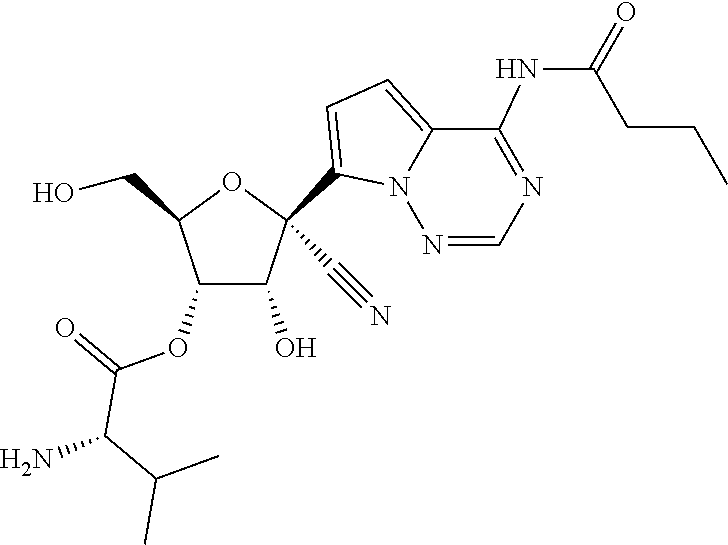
OCC1OC(C#N)(C2=CC=C3C(NC(=O)CCC)=NC=NN32)C(O)C1OC(C(C(C)C)N)=O
